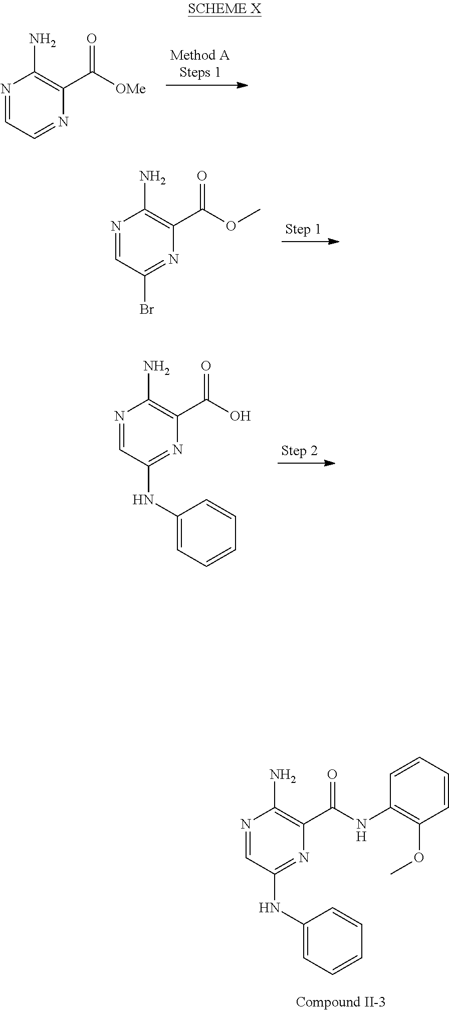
N1=CC=NC(C([OMe])=O)=C1N.N1=CC(Br)=NC(C(OC)=O)=C1N.N1=CC(NC2=CC=CC=C2)=NC(C(O)=O)=C1N.N1=CC(NC2=CC=CC=C2)=NC(C(NC2=C(OC)C=CC=C2)=O)=C1N
